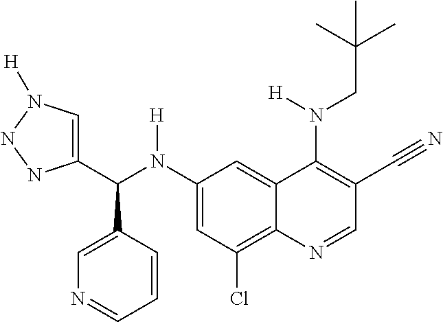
C1(N(C(C2=CN([H])NN2)C2=CN=CC=C2)[H])=CC(Cl)=C2C(=C1)C(N(CC(C)(C)C)[H])=C(C#N)C=N2
